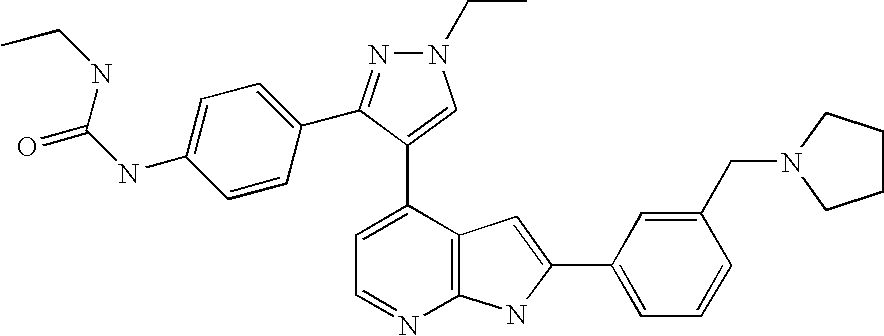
C1=C(C2=CN(CC)N=C2C2=CC=C(NC(=O)NCC)C=C2)C2=C(N=C1)NC(C1=CC=CC(CN3CCCC3)=C1)=C2
